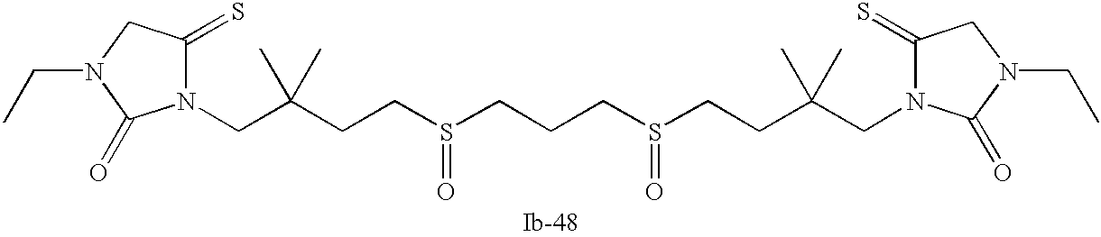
C(C(CCS(CCCS(CCC(CN1C(=S)CN(CC)C1=O)(C)C)=O)=O)(C)C)N1C(=S)CN(CC)C1=O
